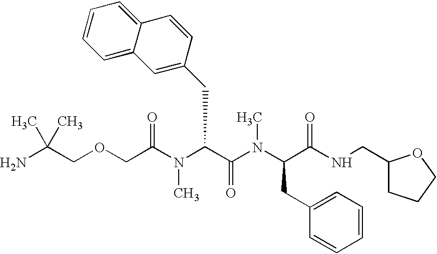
C(COCC(N(C(C(N(C(C(NCC1CCCO1)=O)CC1=CC=CC=C1)C)=O)CC1=CC2=CC=CC=C2C=C1)C)=O)(N)(C)C
